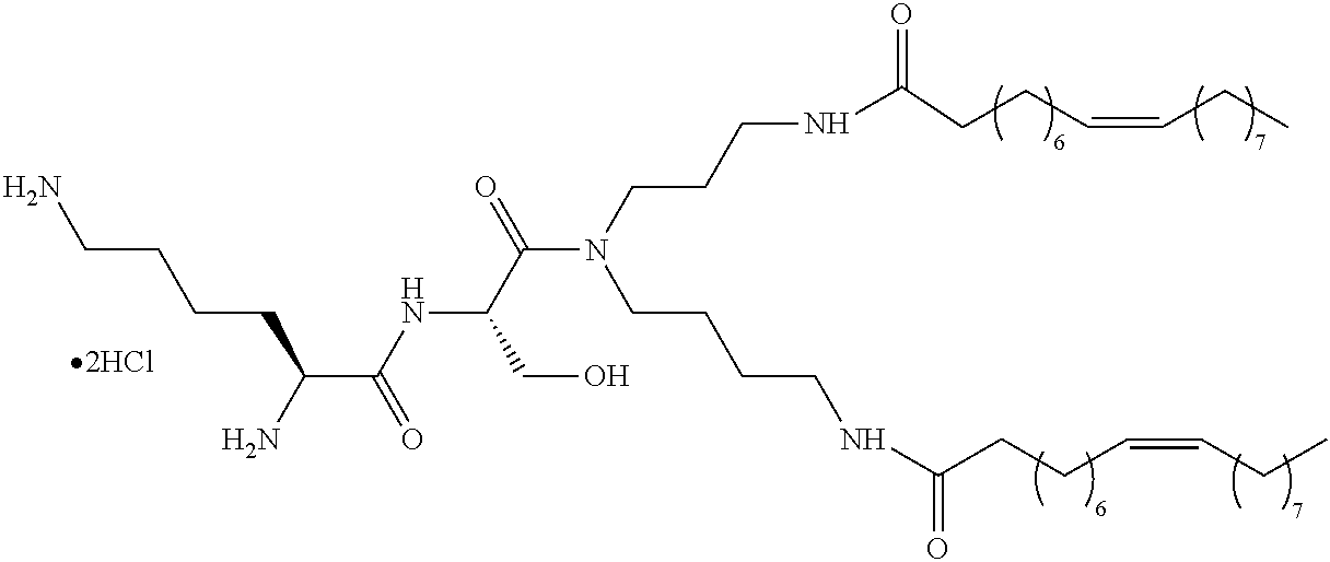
N(C(C(N(CCCCNC(CCC=CCC)=O)CCCNC(=O)CCC=CCC)=O)CO)C(=O)C(CCCCN)N
